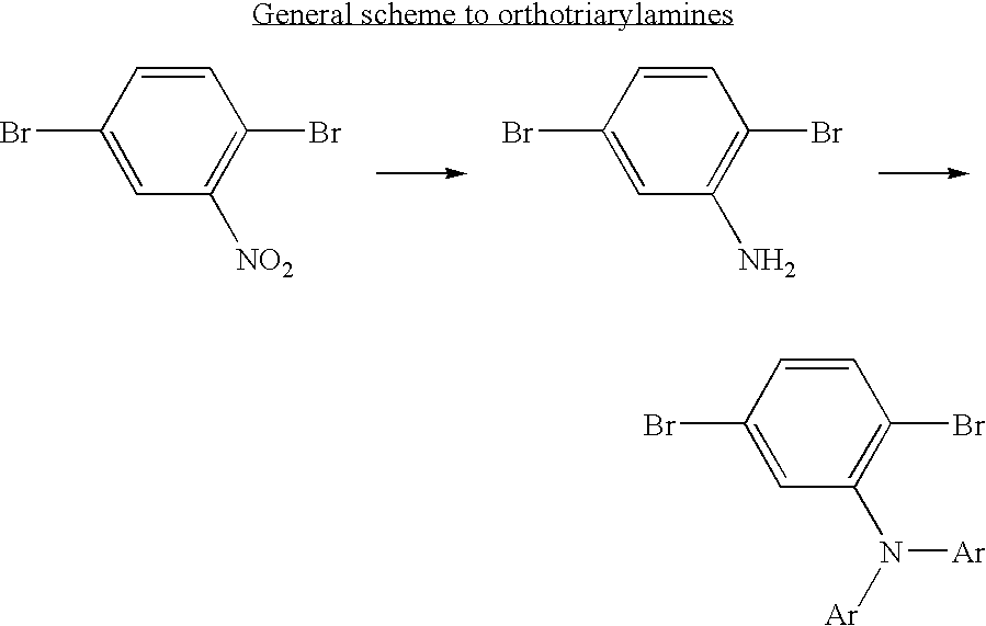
C1(Br)=CC([NO2])=C(Br)C=C1.C1(Br)=CC(N)=C(Br)C=C1.C1(Br)=CC(N([Ar])[Ar])=C(Br)C=C1
